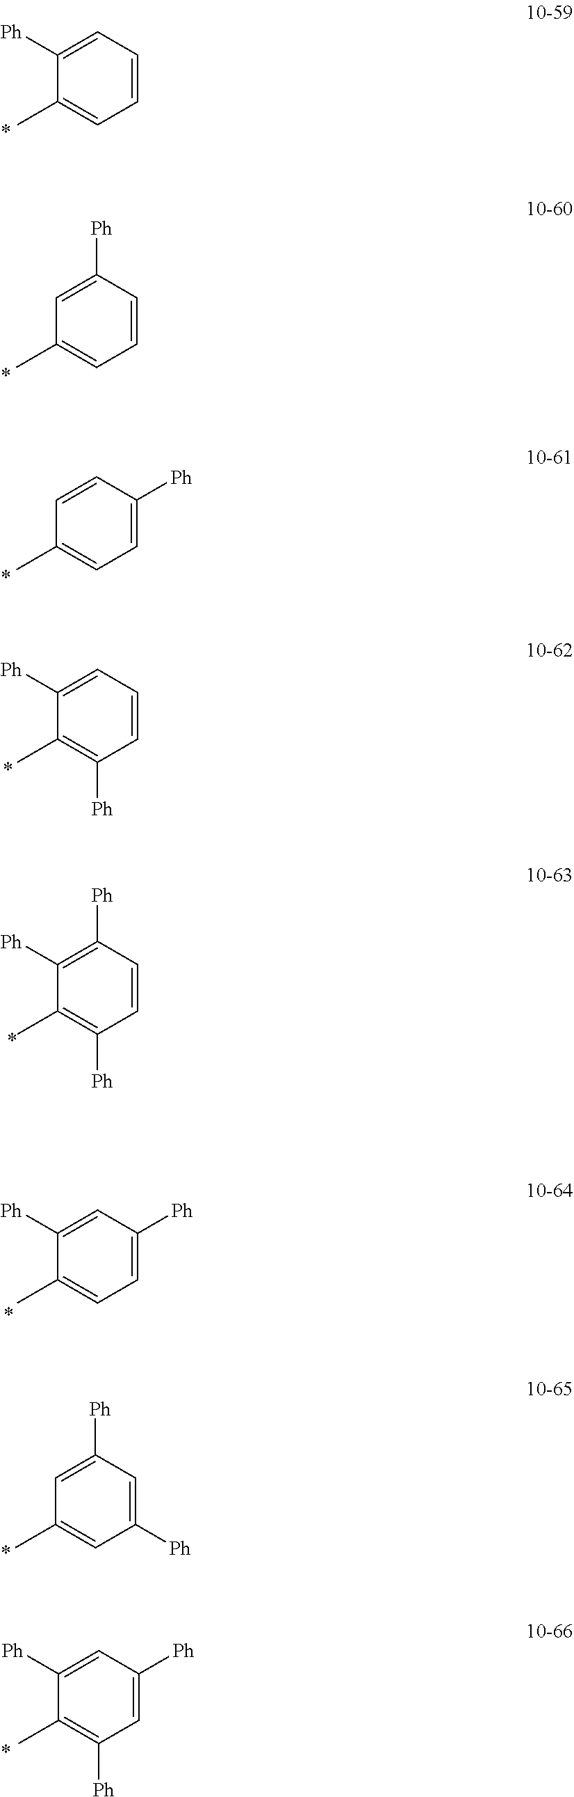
C1=CC=C([Ph])C(C)=C1.C1=CC([Ph])=CC(C)=C1.C1=C([Ph])C=CC(C)=C1.C1=CC=C([Ph])C(C)=C1[Ph].C1=CC([Ph])=C([Ph])C(C)=C1[Ph].C1=C([Ph])C=C([Ph])C(C)=C1.C1([Ph])=CC([Ph])=CC(C)=C1.C1=C([Ph])C=C([Ph])C(C)=C1[Ph]
